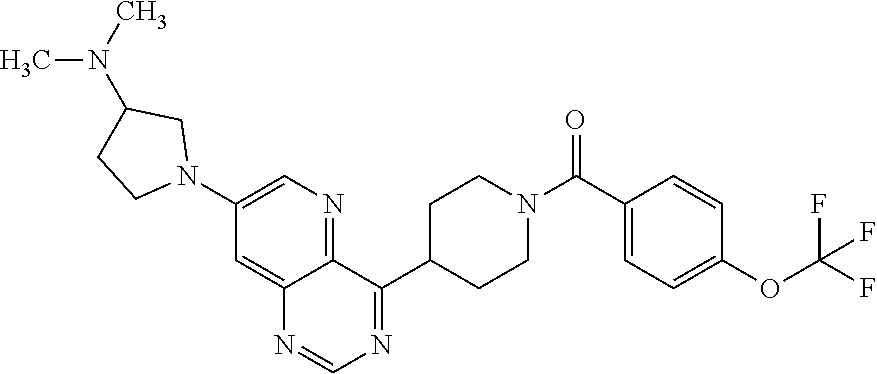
C1(C(=O)N2CCC(C3=NC=NC4=CC(N5CC(N(C)C)CC5)=CN=C34)CC2)=CC=C(OC(F)(F)F)C=C1
